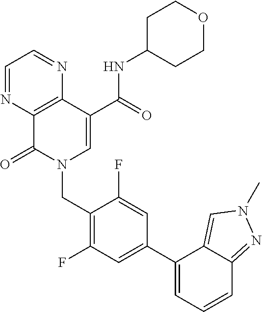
C1=NC2=C(N=C1)C(C(=O)NC1CCOCC1)=CN(CC1=C(F)C=C(C3=CC=CC4=NN(C)C=C34)C=C1F)C2=O
